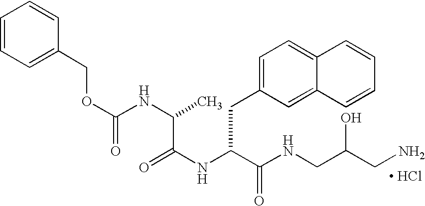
[ HCl].N(C(C(NCC(CN)O)=O)CC1=CC=C2C(=C1)C=CC=C2)C(=O)C(NC(OCC1=CC=CC=C1)=O)C
